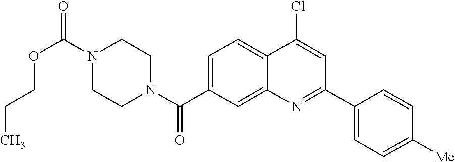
N1(C(OCCC)=O)CCN(C(=O)C2=CC=C3C(=C2)N=C(C2=CC=C([Me])C=C2)C=C3Cl)CC1
